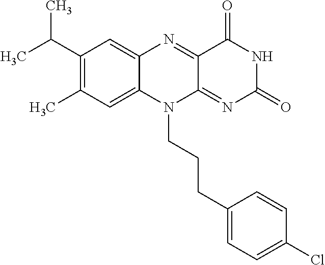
C1(C(C)C)=C(C)C=C2C(=C1)N=C1C(=NC(=O)NC1=O)N2CCCC1=CC=C(Cl)C=C1
